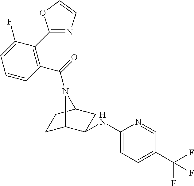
C1C2C(NC3=CC=C(C(F)(F)F)C=N3)CC(C1)N2C(=O)C1=C(C2=NC=CO2)C(F)=CC=C1
